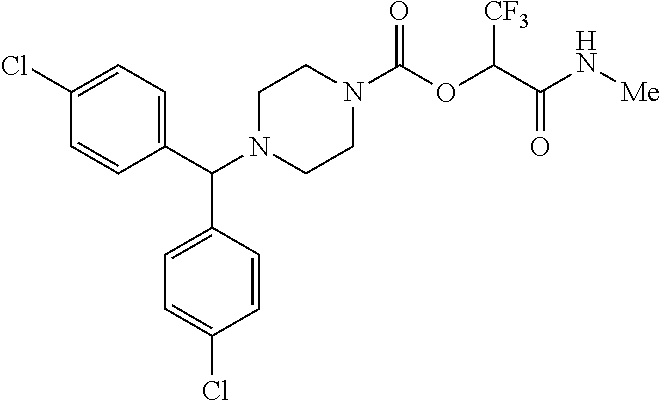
C1(C(N2CCN(C(OC(C(N[Me])=O)[CF3])=O)CC2)C2=CC=C(Cl)C=C2)=CC=C(Cl)C=C1
